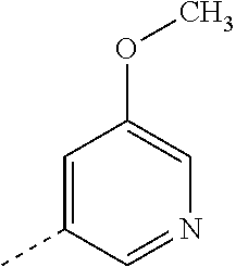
C1=C(C)C=NC=C1OC
